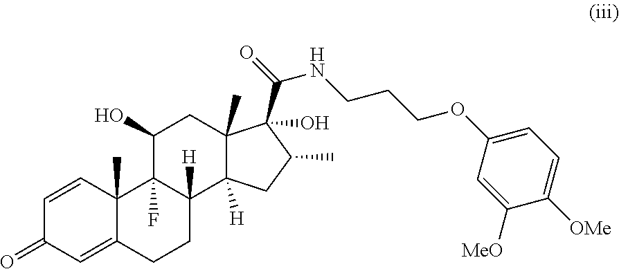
O(CCCNC(C1(O)C2(C)C([H])(C3([H])CCC4=CC(=O)C=CC4(C)C3(F)C(O)C2)CC1C)=O)C1=CC=C([OMe])C([MeO])=C1
